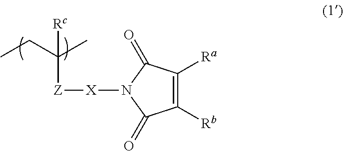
C1([Rb])=C([Ra])C(=O)N([X][Z]C(CC)(C)[Rc])C1=O
